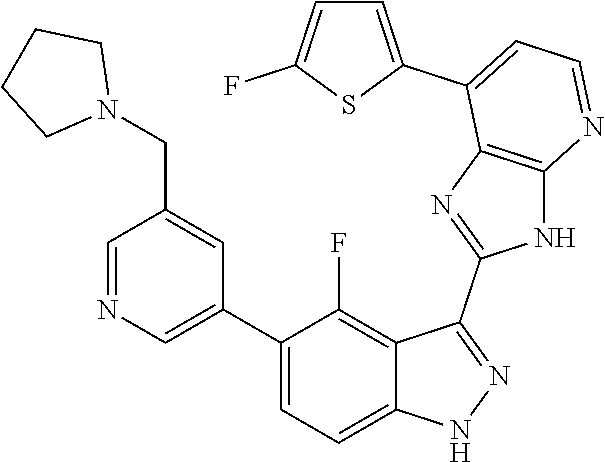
C1=NC=C(C2=CC=C3C(=C2F)C(C2=NC4=C(N2)N=CC=C4C2=CC=C(F)S2)=NN3)C=C1CN1CCCC1
